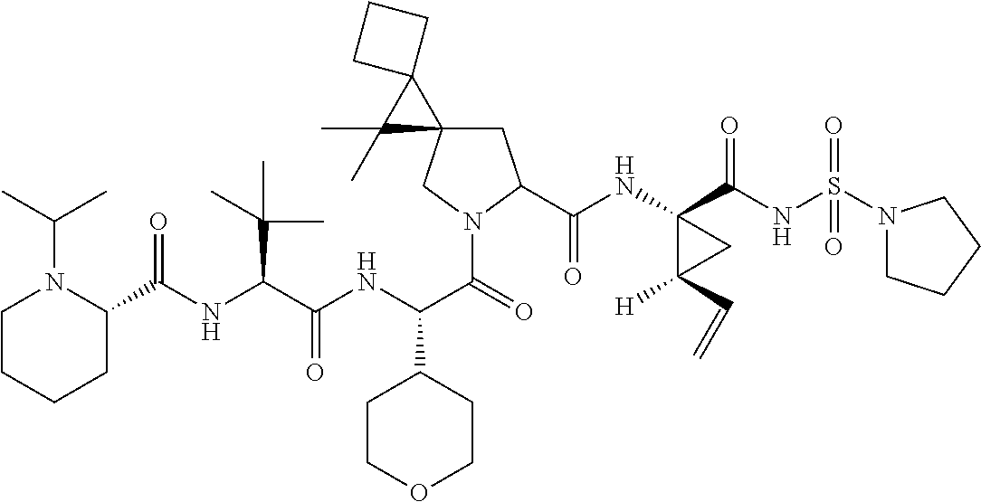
C1C2(CN(C(=O)C(NC(C(NC(=O)C3N(C(C)C)CCCC3)C(C)(C)C)=O)C3CCOCC3)C1C(NC1(C(NS(N3CCCC3)(=O)=O)=O)C([H])(C=C)C1)=O)C1(C2(C)C)CCC1
